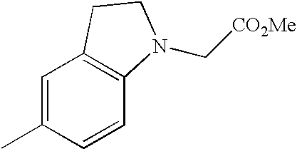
C1=C(C)C=CC2=C1CCN2C[CO2Me]
